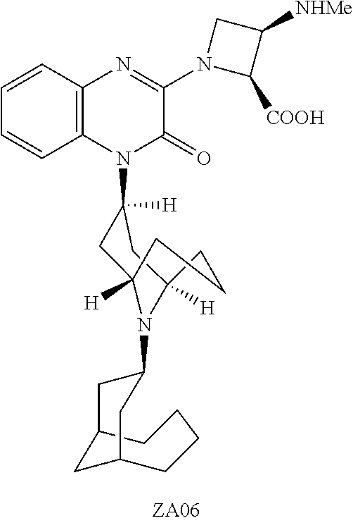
C12CCCCC(C1)CC(N1C3([H])CC(N4C5=C(C=CC=C5)N=C(N5C([COOH])C([NHMe])C5)C4=O)([H])CC1([H])CCC3)C2
